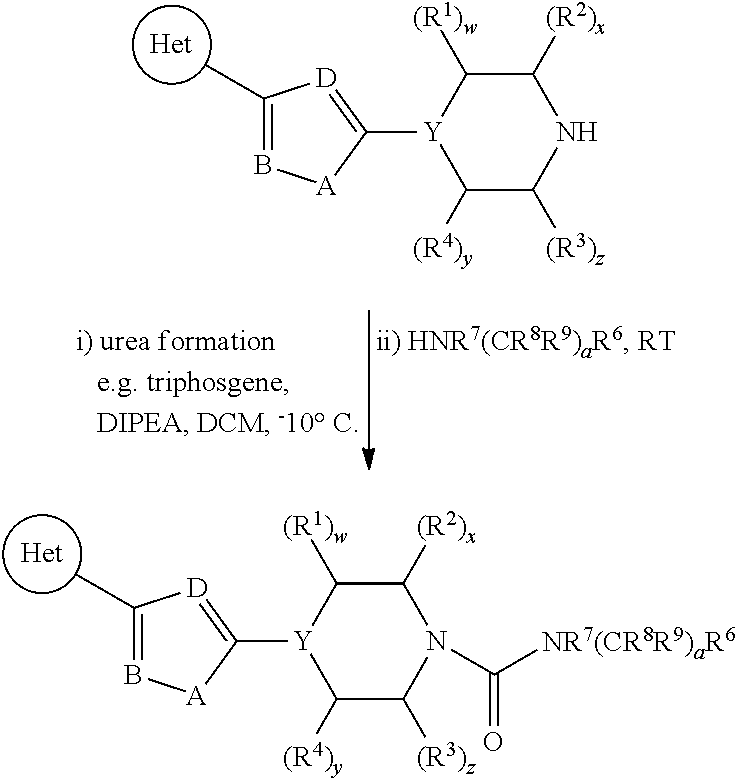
[Het].C1(C)=B[A]C([Y]2C([(R1)w])C([(R2)x])NC([(R3)z])C2[(R4)y])=[D]1.[Het].C1(C)=B[A]C([Y]2C([(R1)w])C([(R2)x])N(C([NR7(CR8R9)aR6])=O)C([(R3)z])C2[(R4)y])=[D]1
